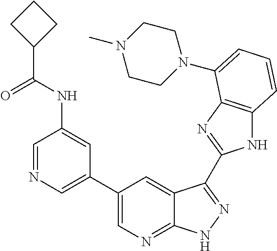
C1(C2=CN=CC(NC(C3CCC3)=O)=C2)=CN=C2C(=C1)C(C1=NC3=C(N1)C=CC=C3N1CCN(C)CC1)=NN2
